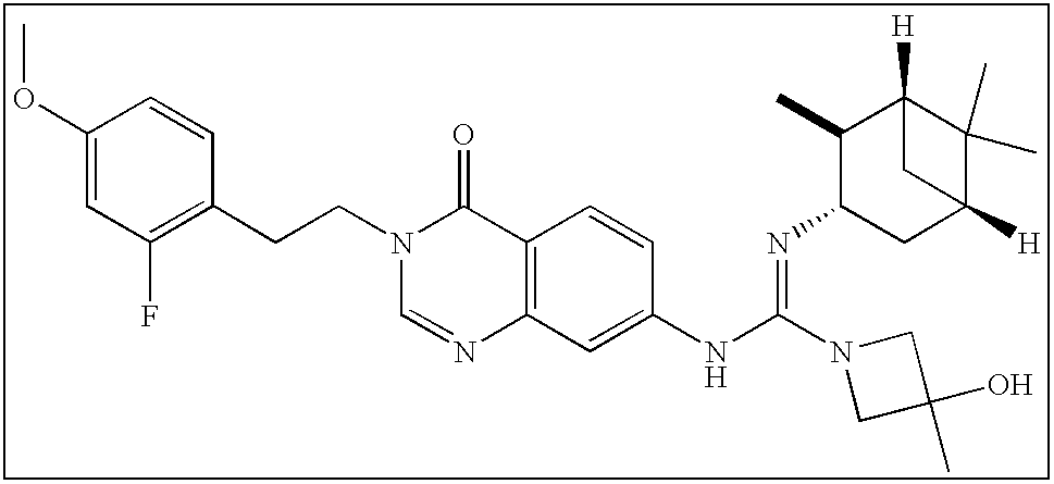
C1(OC)=CC(F)=C(CCN2C=NC3=C(C2=O)C=CC(NC(=NC2CC4([H])C(C)(C)C([H])(C2C)C4)N2CC(O)(C)C2)=C3)C=C1
